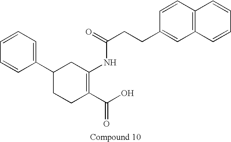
C1(C2=CC=CC=C2)CCC(C(O)=O)=C(NC(=O)CCC2=CC3=C(C=C2)C=CC=C3)C1
